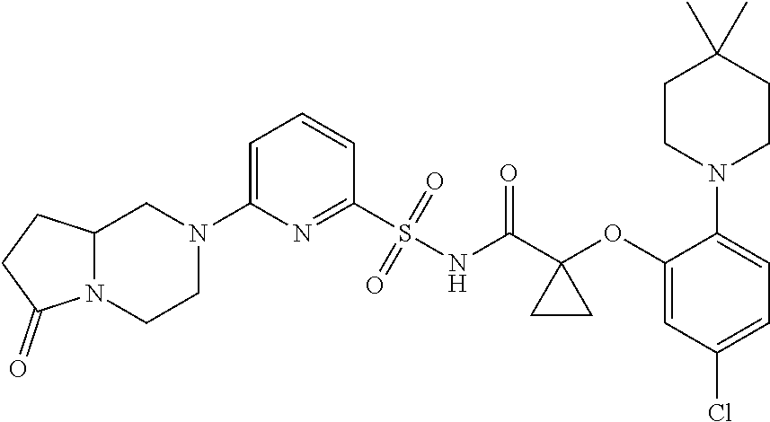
C1(S(NC(C2(OC3=CC(Cl)=CC=C3N3CCC(C)(C)CC3)CC2)=O)(=O)=O)=NC(N2CC3N(CC2)C(=O)CC3)=CC=C1
